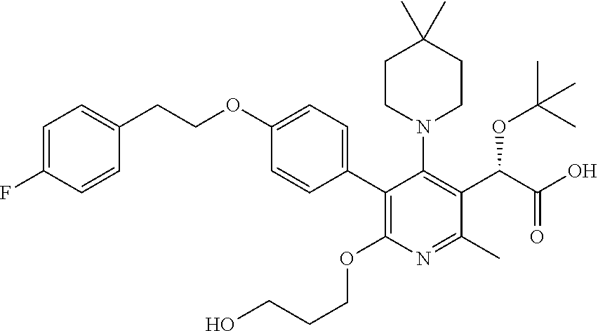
C1(C2=CC=C(OCCC3=CC=C(F)C=C3)C=C2)=C(OCCCO)N=C(C)C(C(C(O)=O)OC(C)(C)C)=C1N1CCC(C)(C)CC1
